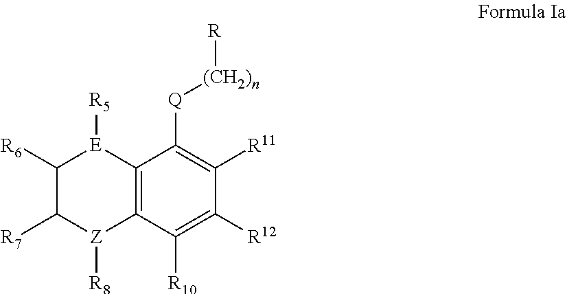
C12=C(C([R10])=C([R12])C([R11])=C1[Q][(CH2)n][R])[Z]([R8])C([R7])C([R6])[E]2[R5]
